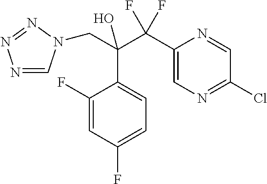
N1=CN(CC(C2=CC=C(F)C=C2F)(C(F)(F)C2=CN=C(Cl)C=N2)O)N=N1
